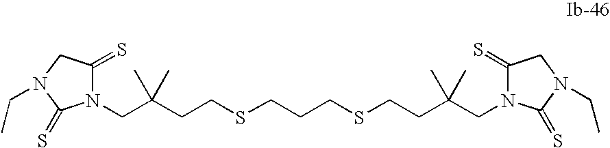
C1(=S)CN(CC)C(=S)N1CC(CCSCCCSCCC(CN1C(=S)CN(CC)C1=S)(C)C)(C)C
